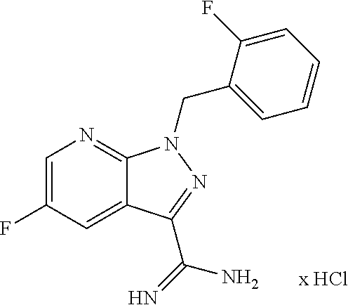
C1(CN2C3=NC=C(F)C=C3C(C(=N)N)=N2)=CC=CC=C1F
